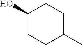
OC1CCC(C)CC1
